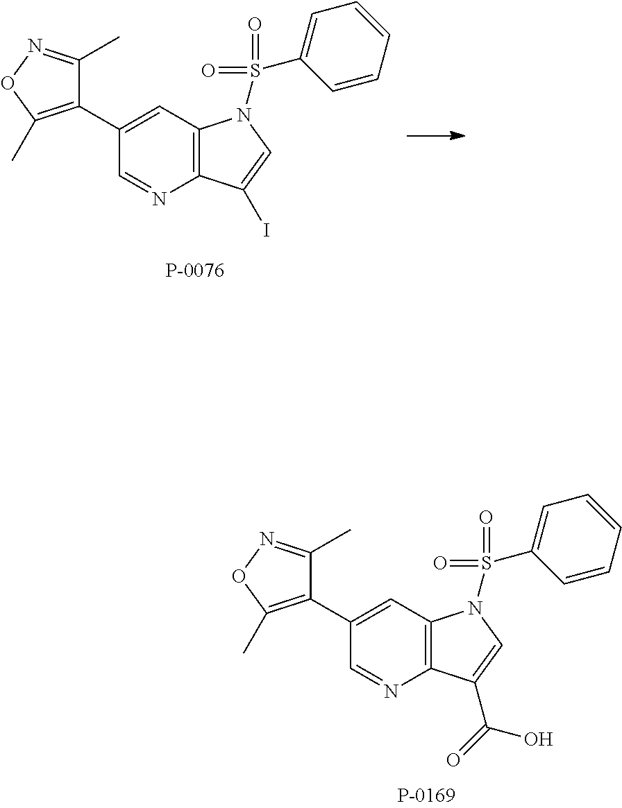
C1(C2=C(C)ON=C2C)=CC2=C(N=C1)C(I)=CN2S(=O)(C1=CC=CC=C1)=O.C1(C2=C(C)ON=C2C)=CC2=C(N=C1)C(C(=O)O)=CN2S(=O)(C1=CC=CC=C1)=O
